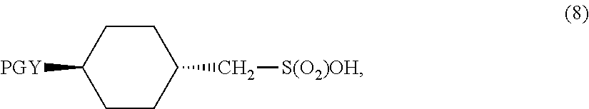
C1CC([PGY])CCC1C[S(O2)OH]
